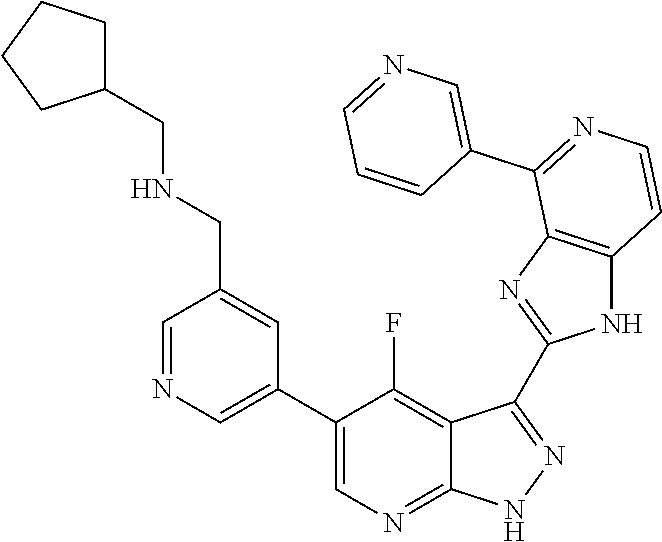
C1=NC=C(C2=CN=C3C(=C2F)C(C2=NC4=C(N2)C=CN=C4C2=CN=CC=C2)=N[N H]3)C=C1CNCC1CCCC1
